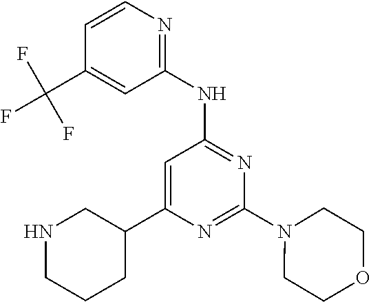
N1=C(N2CCOCC2)N=C(NC2=NC=CC(C(F)(F)F)=C2)C=C1C1CNCCC1
